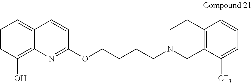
C1=CC(O)=C2C(=C1)C=CC(OCCCCN1CC3=C(CC1)C=CC=C3[CF3])=N2
